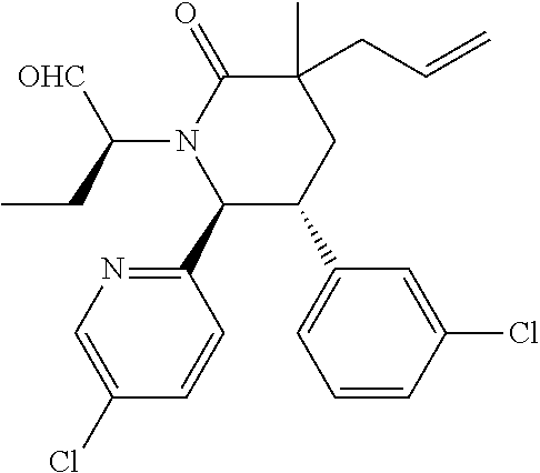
C1(C)(CC=C)C(=O)N(C([OHC])CC)C(C2=NC=C(Cl)C=C2)C(C2=CC=CC(Cl)=C2)C1
